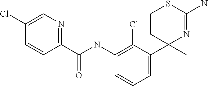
C1=C(C2(C)N=C(N)SCC2)C(Cl)=C(NC(C2=NC=C(Cl)C=C2)=O)C=C1
